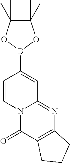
N12C(=NC3=C(C1=O)CCC3)C=C(B1OC(C)(C)C(C)(C)O1)C=C2
